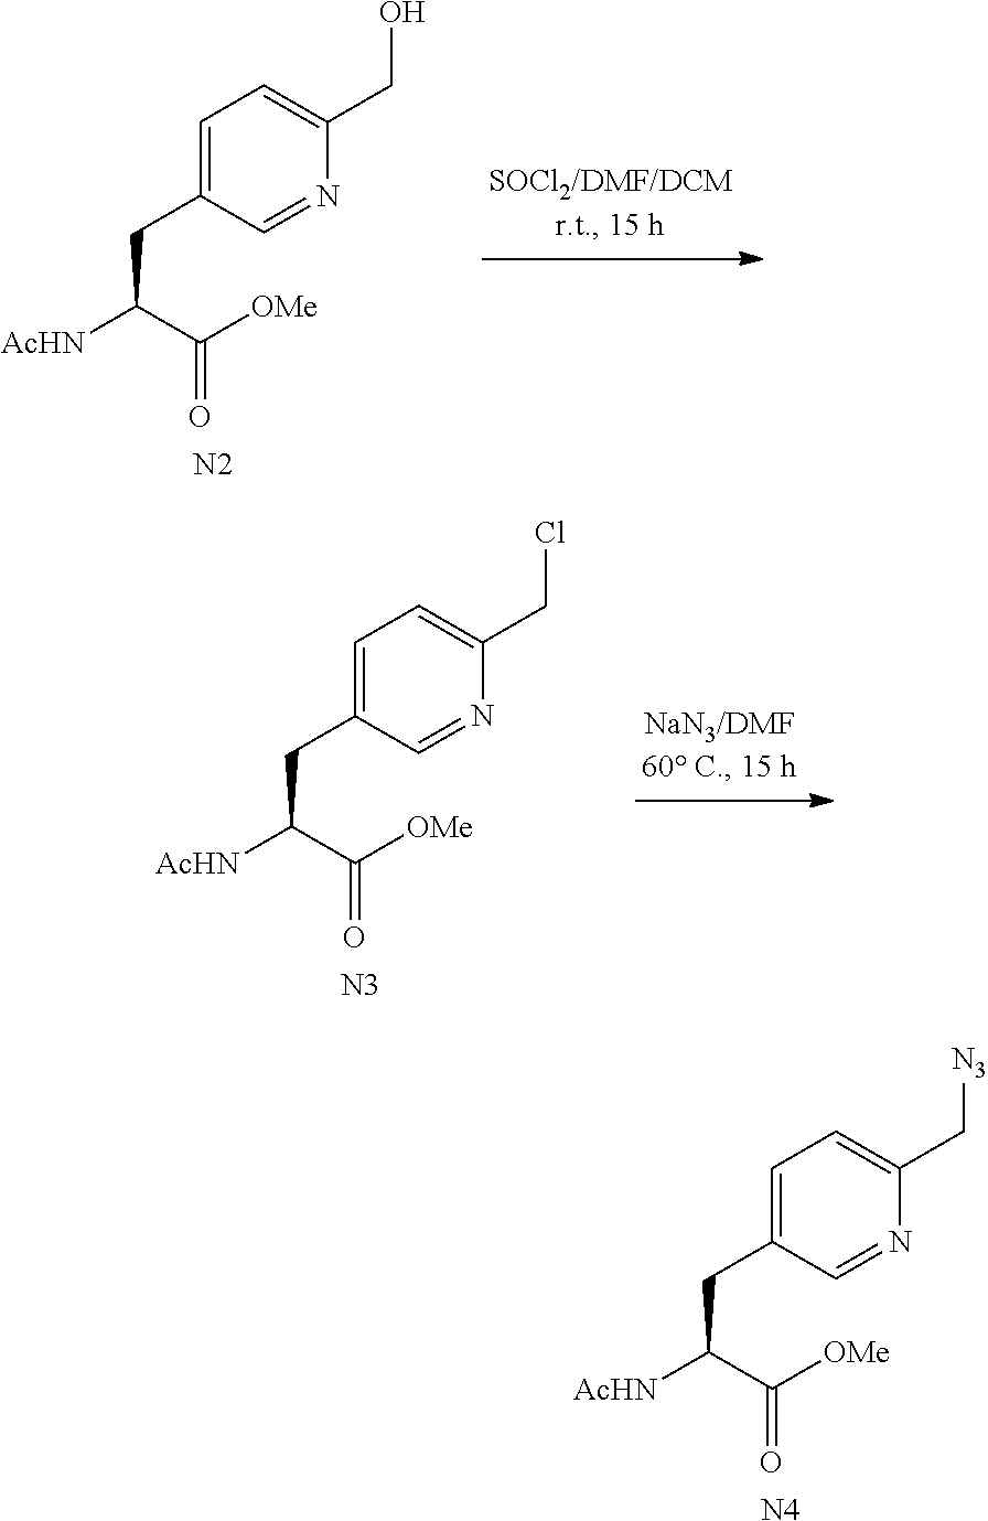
C1=C(CC([AcHN])C([OMe])=O)C=NC(CO)=C1.[N2].C1=C(CC([AcHN])C([OMe])=O)C=NC(CCl)=C1.[N3].C1=C(CC([AcHN])C([OMe])=O)C=NC(C[N3])=C1.[N4]
